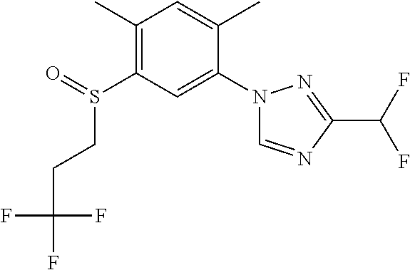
C1(C)=C(S(CCC(F)(F)F)=O)C=C(N2C=NC(C(F)F)=N2)C(C)=C1
